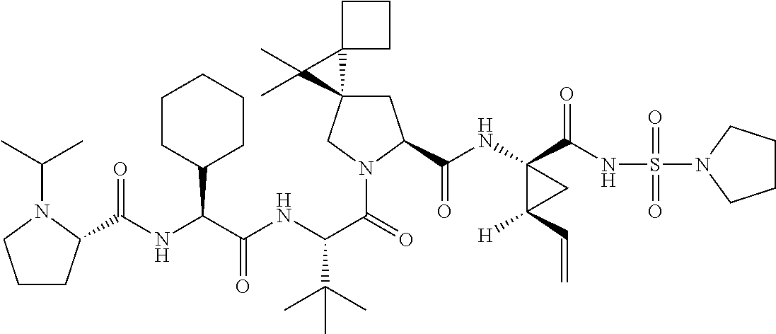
C(NC(C(NC(C(=O)N1CC2(CC1C(=O)NC1(C(=O)NS(=O)(=O)N3CCCC3)C([H])(C=C)C1)C1(C2(C)C)CCC1)C(C)(C)C)=O)C1CCCCC1)(=O)C1CCCN1C(C)C
